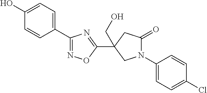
C1=C(O)C=CC(C2=NOC(C3(CO)CC(=O)N(C4=CC=C(Cl)C=C4)C3)=N2)=C1
